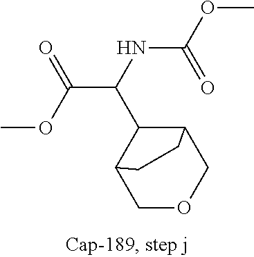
C1OCC2C(C(C(OC)=O)NC(=O)OC)C1CC2
